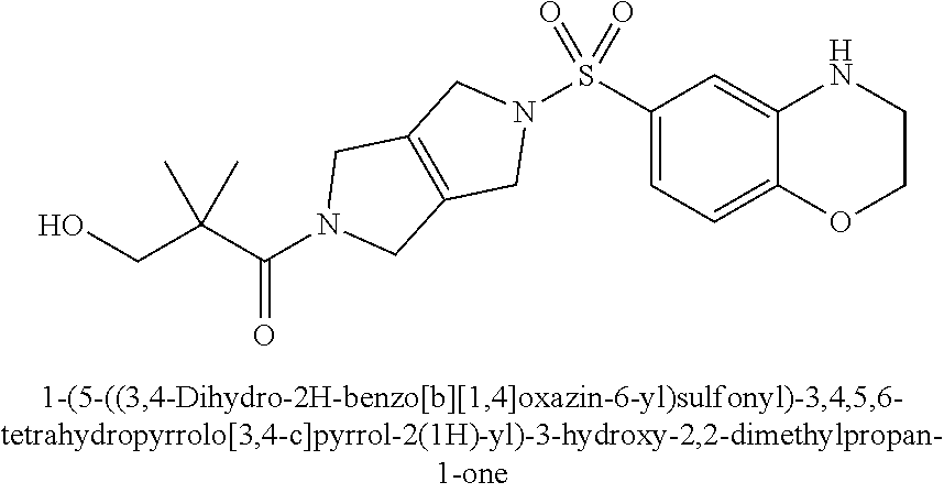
C1(S(N2CC3=C(C2)CN(C(C(CO)(C)C)=O)C3)(=O)=O)=CC=C2C(=C1)NCCO2
